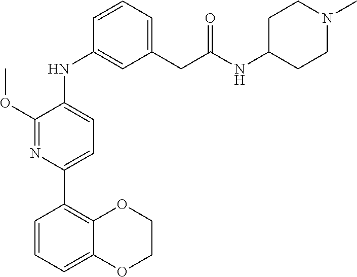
COC1=NC(C2=C3OCCOC3=CC=C2)=CC=C1NC1=CC(CC(=O)NC2CCN(C)CC2)=CC=C1
